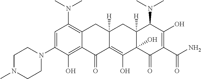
C1=C(N2CCN(C)CC2)C(O)=C2C(=C1N(C)C)CC1([H])C(=C(O)C3(O)C([H])(C1)C(N(C)C)C(O)=C(C(N)=O)C3=O)C2=O
